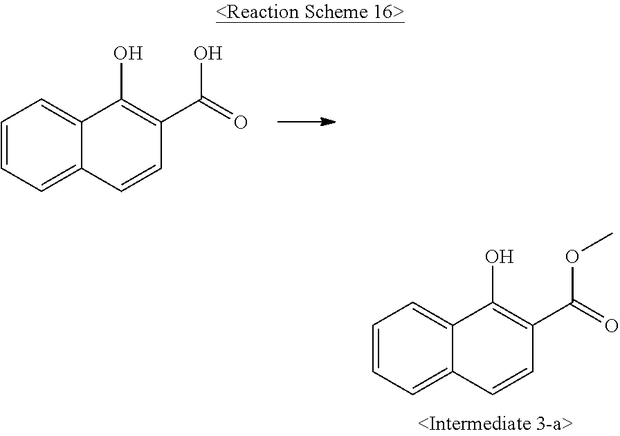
C1=CC=C2C(=C1)C(O)=C(C(=O)O)C=C2.C1=CC=C2C(=C1)C(O)=C(C(=O)OC)C=C2
